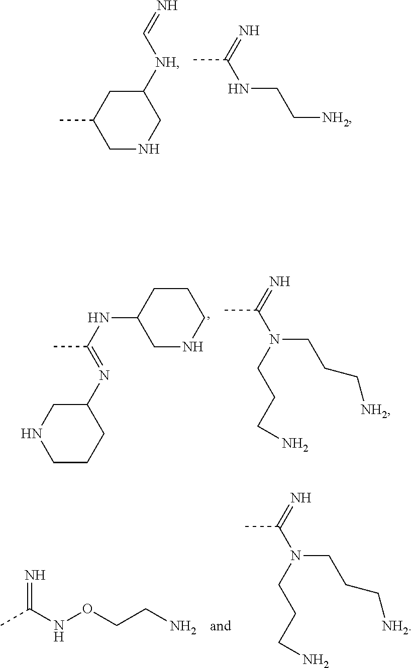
C1NCC([NH]C=N)CC1C.CC(=N)NCC[NH2].C1CCC(N=C(NC2CNCCC2)C)CN1.CC(=N)N(CCC[NH2])CCCN.CC(NOCCN)=N.CC(N(CCC[NH2])CCCN)=N
